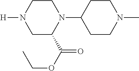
C1C(C(OCC)=O)N(C2CCN(C)CC2)CCN1[H]
